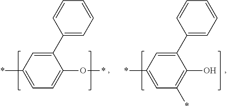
C1(C2=CC=CC=C2)=CC(*)=CC=C1O*.C1(C2=CC=CC=C2)=CC(*)=CC(*)=C1O
